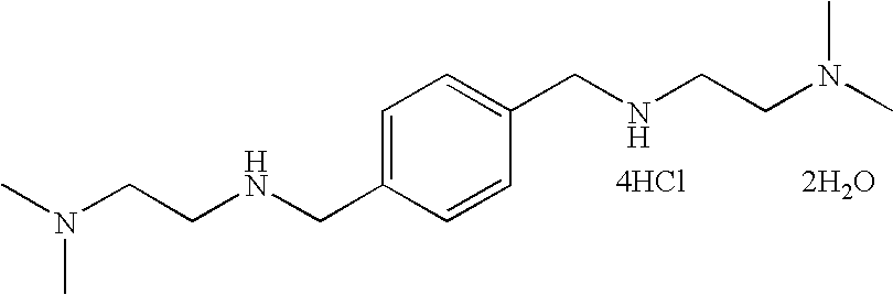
CN(CCNCC1=CC=C(CNCCN(C)C)C=C1)C.[4HCl].[2H2O]
